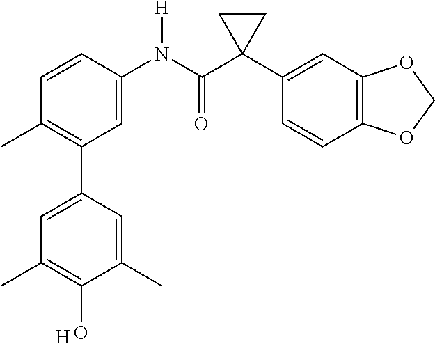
C1=C(N(C(C2(C3=CC4=C(C=C3)OCO4)CC2)=O)[H])C=CC(C)=C1C1=CC(C)=C(O)C(C)=C1.[H]
